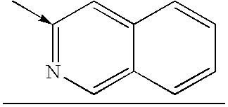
C1(<-C)=NC=C2C(=C1)C=CC=C2
